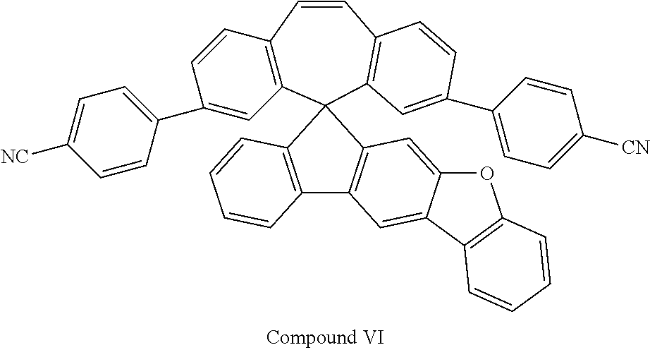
C12=C(C=CC3=C(C14C1=C(C=C5C(=C1)OC1=C5C=CC=C1)C1=C4C=CC=C1)C=C(C1=CC=C([NC])C=C1)C=C3)C=CC(C1=CC=C([CN])C=C1)=C2
